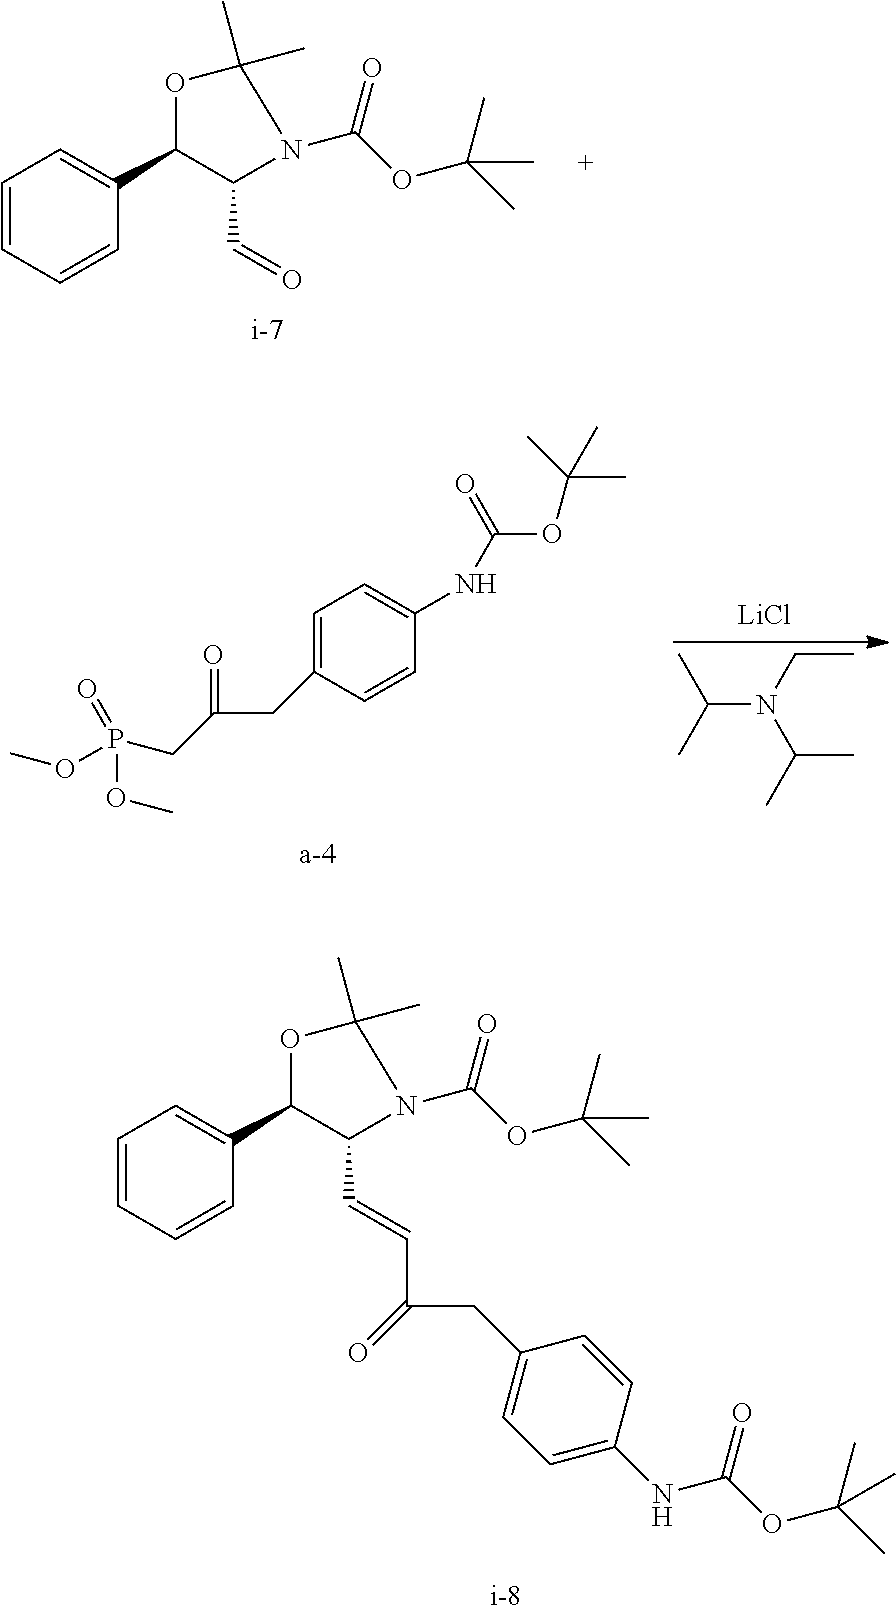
C1=CC=CC(C2C(C=O)N(C(=O)OC(C)(C)C)C(C)(C)O2)=C1.C(N(CC)C(C)C)(C)C.[LiCl].C1=C(CC(=O)CP(=O)(OC)OC)C=CC(NC(OC(C)(C)C)=O)=C1.C1=CC=CC(C2C(C=CC(CC3=CC=C(NC(OC(C)(C)C)=O)C=C3)=O)N(C(=O)OC(C)(C)C)C(C)(C)O2)=C1
